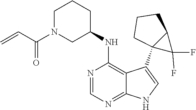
C1N(C(C=C)=O)CC(NC2=C3C(=NC=N2)NC=C3C23C(F)(F)C2CCC3)CC1
